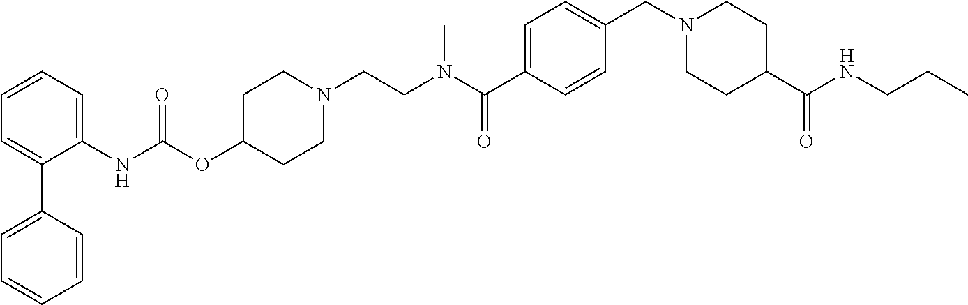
C1=CC=C(NC(OC2CCN(CCN(C(C3=CC=C(CN4CCC(C(=O)NCCC)CC4)C=C3)=O)C)CC2)=O)C(C2=CC=CC=C2)=C1
